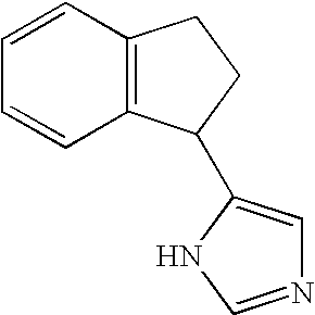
C1=CC2=C(C=C1)C(C1=CN=CN1)CC2
